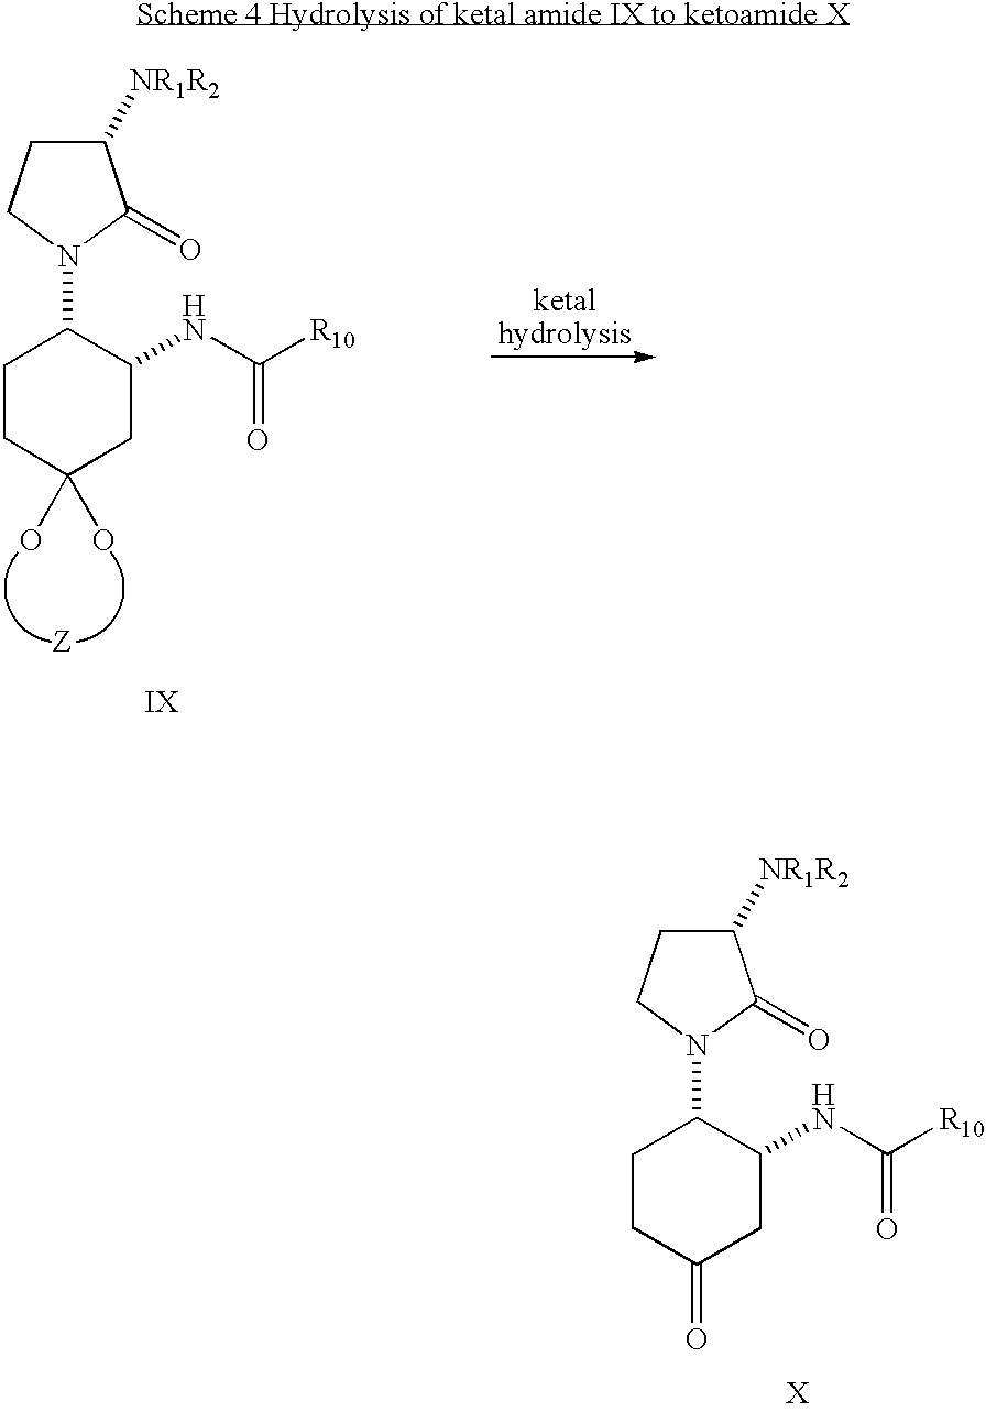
C1CC(=O)CC(NC([R10])=O)C1N1C(=O)C([NR1R2])CC1.C1CC(O)(O)CC(NC([R10])=O)C1N1C(=O)C([NR1R2])CC1
